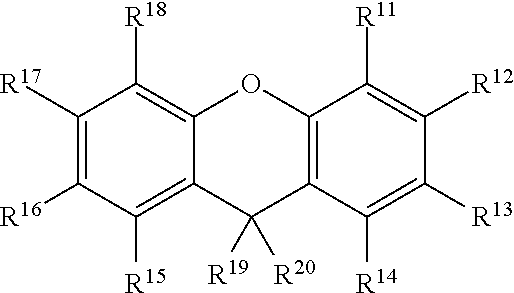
C1([R17])=C([R16])C([R15])=C2C(=C1[R18])OC1=C(C2([R19])[R20])C([R14])=C([R13])C([R12])=C1[R11]
